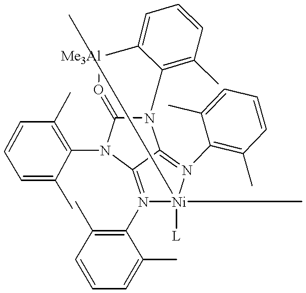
[Me3Al]O=C1N(C2=C(C)C=CC=C2C)C2=N(C3=C(C)C=CC=C3C)[Ni]([L])(C)(C)N(C3=C(C)C=CC=C3C)=C2N1C1=C(C)C=CC=C1C
